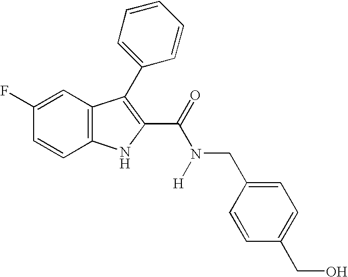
C1=C(F)C=CC2=C1C(C1=CC=CC=C1)=C(C(N(CC1=CC=C(CO)C=C1)[H])=O)N2
